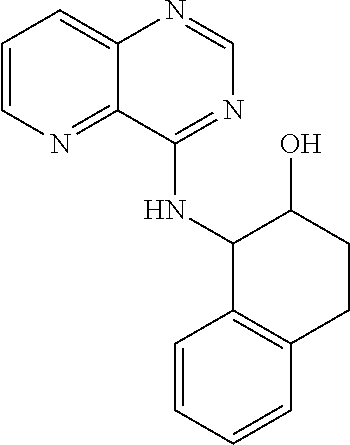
C1=CN=C2C(=C1)N=CN=C2NC1C(O)CCC2=C1C=CC=C2
